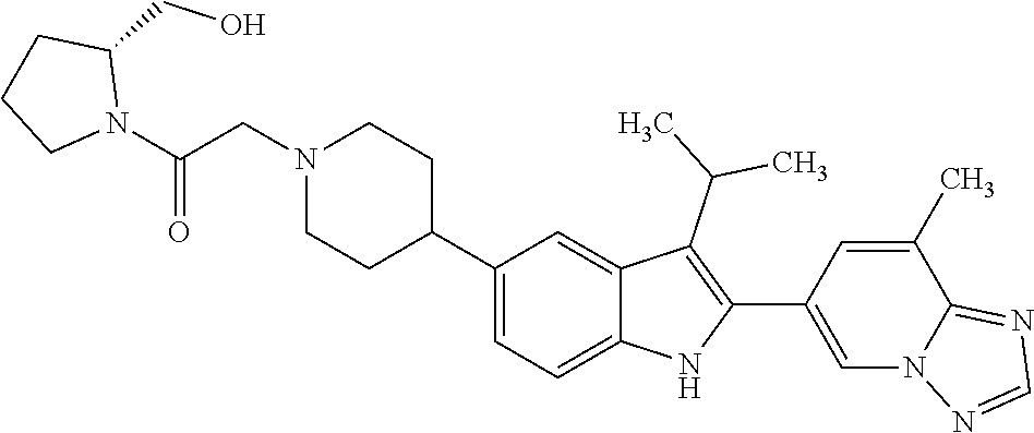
C1(C2CCN(CC(N3C(CO)CCC3)=O)CC2)=CC=C2C(=C1)C(C(C)C)=C(C1=CN3C(=NC=N3)C(C)=C1)N2
